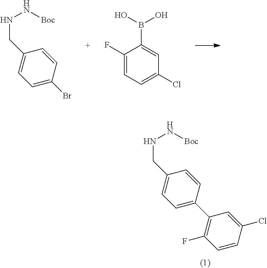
C1=C(Br)C=CC(CNN[Boc])=C1.C1(F)=CC=C(Cl)C=C1B(O)O.C1=C(C2=C(F)C=CC(Cl)=C2)C=CC(CNN[Boc])=C1
